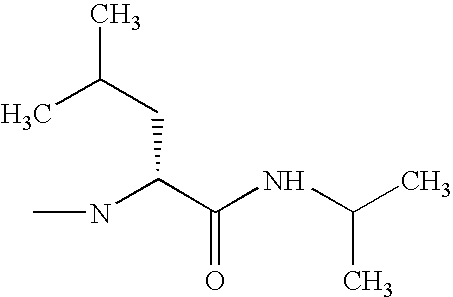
CNC(C(NC(C)C)=O)CC(C)C
